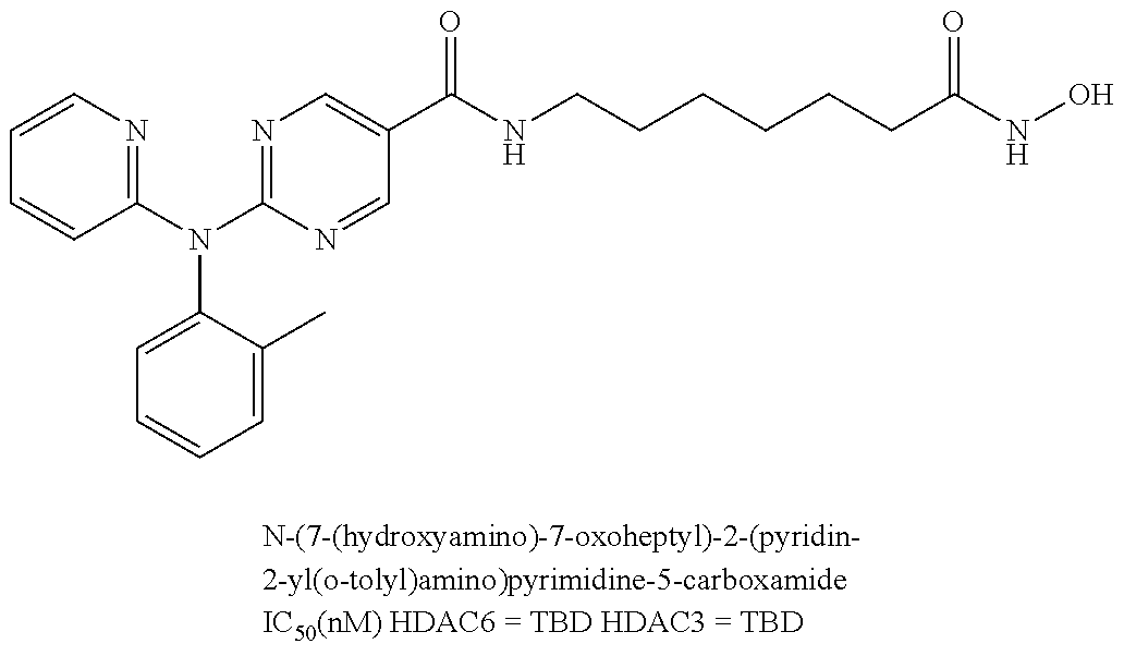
C1=CN=C(N(C2=NC=C(C(NCCCCCCC(NO)=O)=O)C=N2)C2=CC=CC=C2C)C=C1
